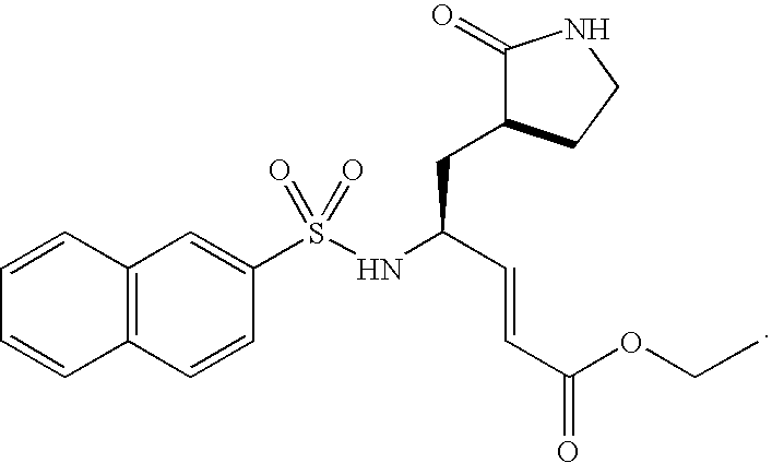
C1(S(NC(C=CC(OCC)=O)CC2C(=O)NCC2)(=O)=O)=CC2=C(C=C1)C=CC=C2
